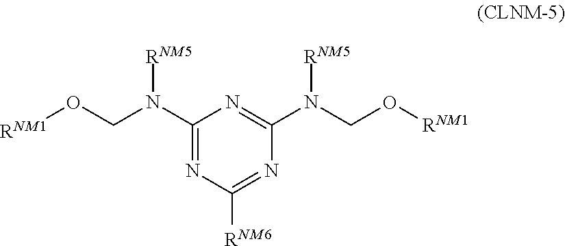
O(CN(C1=NC([RNM6])=NC(N(CO[RNM1])[RNM5])=N1)[RNM5])[RNM1]
